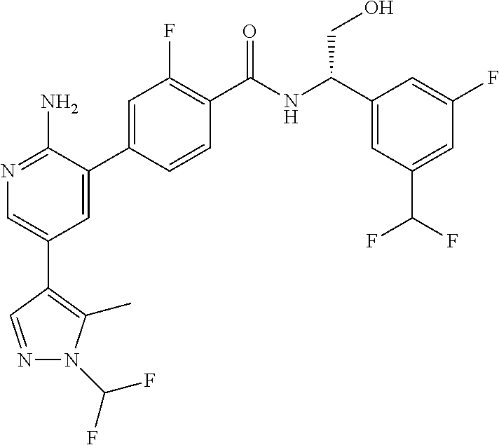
N1=C(N)C(C2=CC(F)=C(C(NC(C3=CC(C(F)F)=CC(F)=C3)CO)=O)C=C2)=CC(C2=C(C)N(C(F)F)N=C2)=C1
